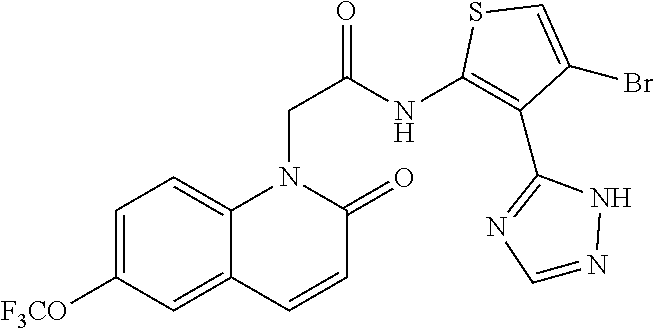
C1=C([F3CO])C=C2C(=C1)N(CC(NC1=C(C3=NC=NN3)C(Br)=CS1)=O)C(=O)C=C2
